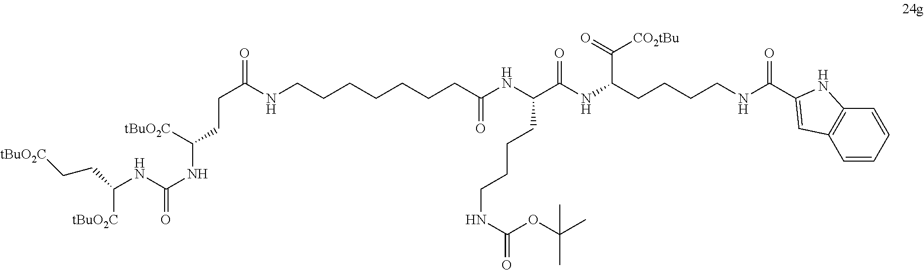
C(NC(NC([tBuO2C])CCC(NCCCCCCCC(NC(C(NC(CCCCNC(=O)C1=CC2=C(C=CC=C2)N1)C([CO2tBu])=O)=O)CCCCNC(OC(C)(C)C)=O)=O)=O)=O)([tBuO2C])CC[tBuO2C]
